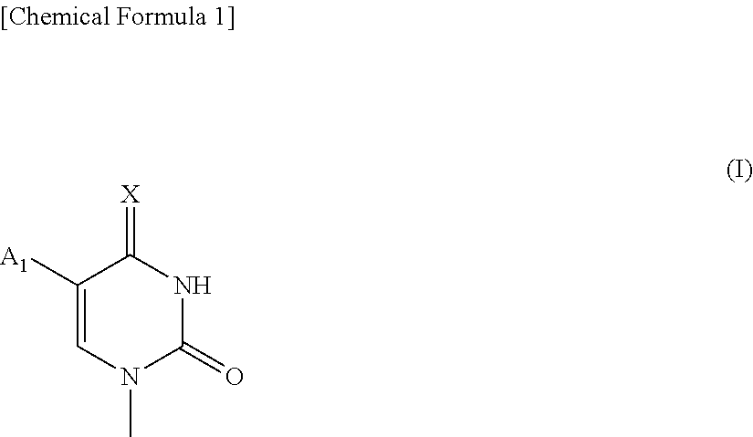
C1([A1])=CN(C)C(=O)NC1=[X]
